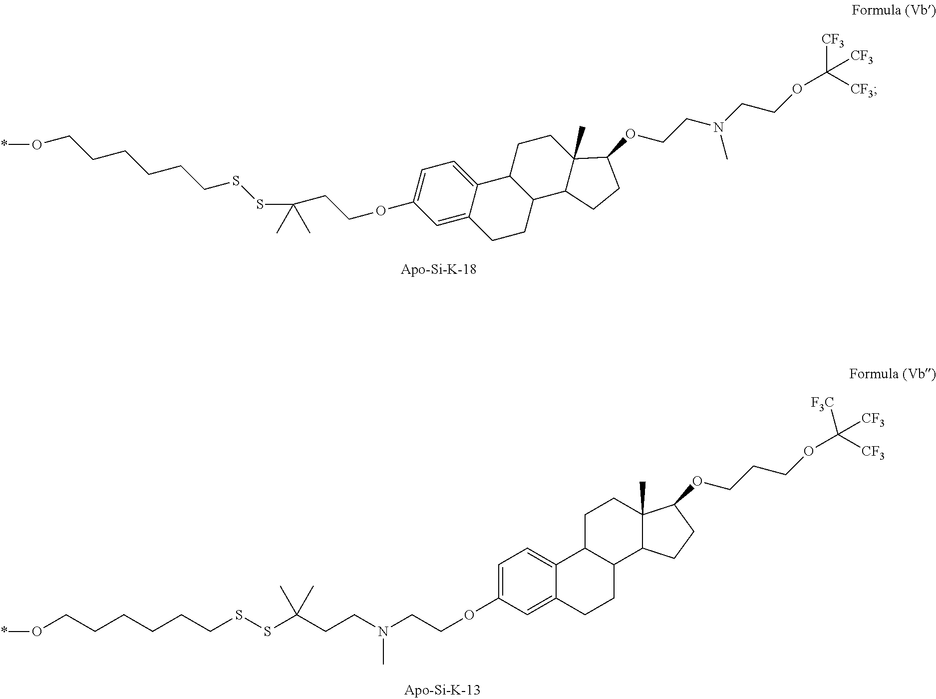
*OCCCCCCSSC(CCOC1=CC=C2C(=C1)CCC1C2CCC2(C)C1CCC2OCCN(CCOC([CF3])([CF3])[CF3])C)(C)C.*OCCCCCCSSC(CCN(CCOC1=CC=C2C(=C1)CCC1C2CCC2(C)C1CCC2OCCCOC([F3C])([CF3])[CF3])C)(C)C
